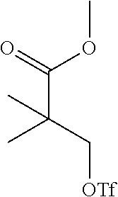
C(C(C)(C)C[OTf])(=O)OC
